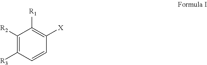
C1([R2])=C([R3])C=CC([X])=C1[R1]
